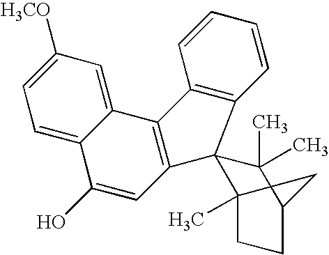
C12=CC([H3CO])=CC=C1C(O)=CC1=C2C2=C(C=CC=C2)C12C1(C)CCC(C2(C)C)C1
